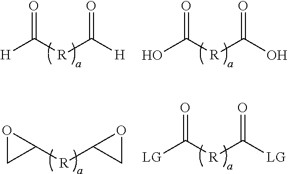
[H]C([R]C([H])=O)=O.OC([R]C(O)=O)=O.[LG]C([R]C([LG])=O)=O.O1CC1[R]C1OC1
